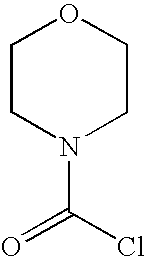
C1CN(C(Cl)=O)CCO1
